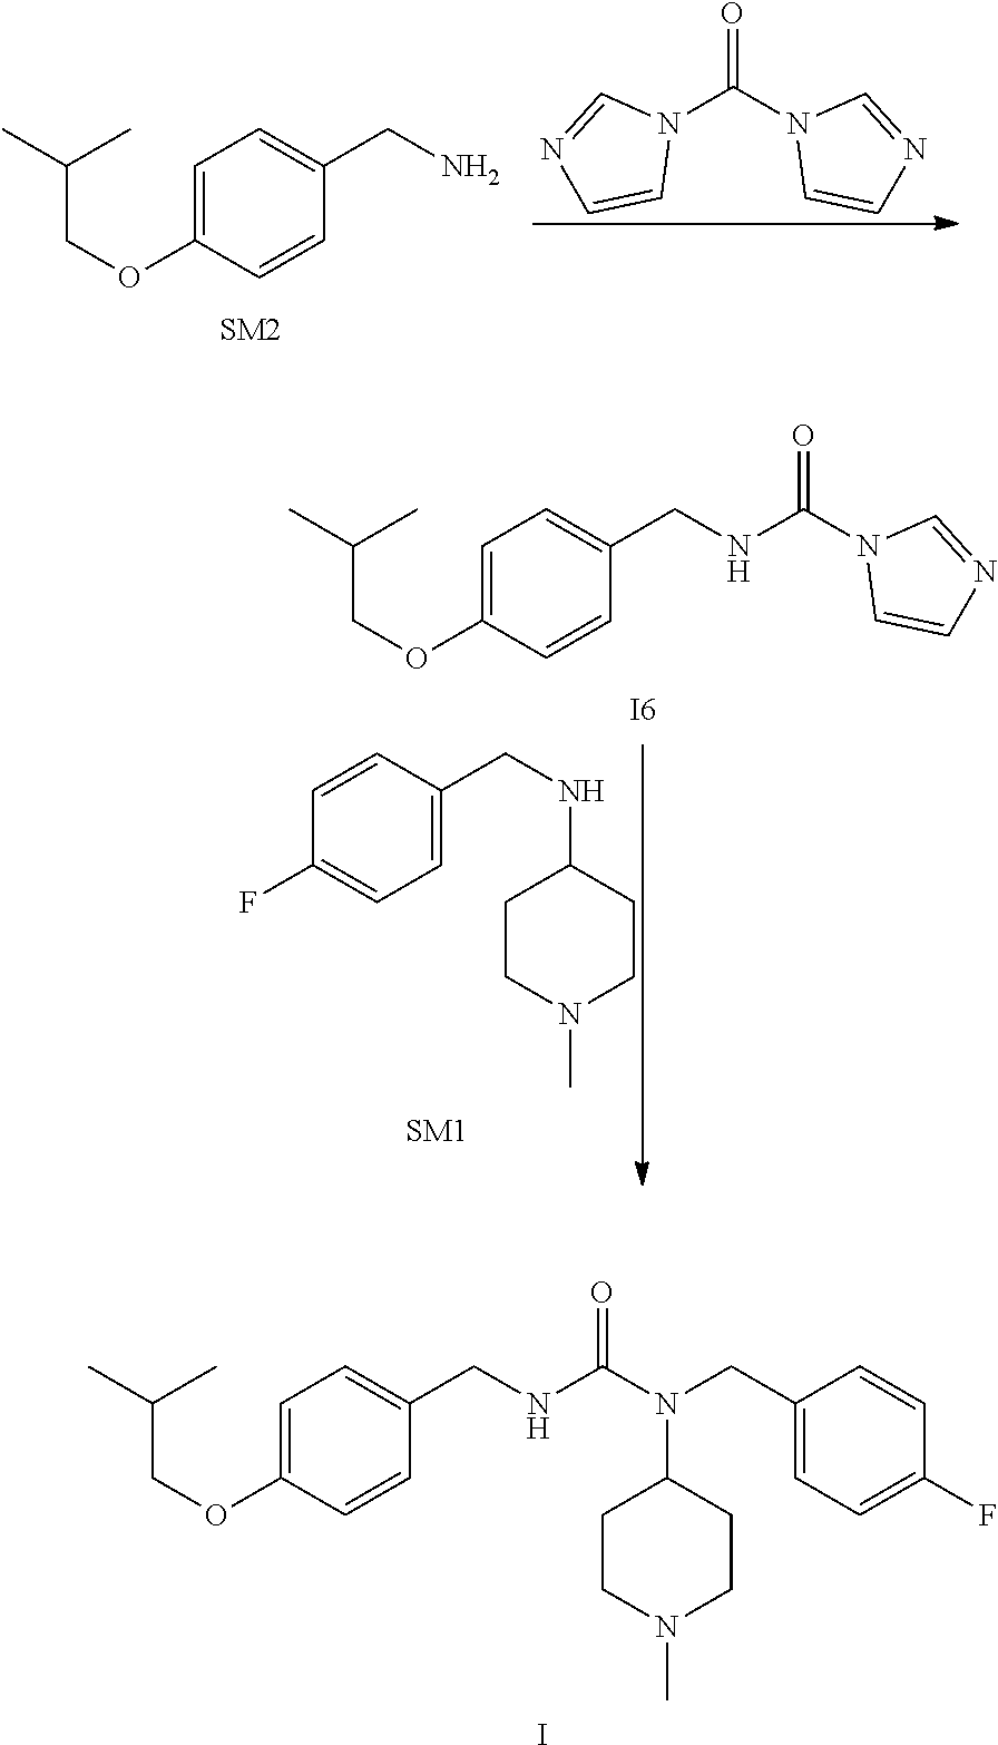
O=C(N1C=CN=C1)N1C=NC=C1.C(C(C)C)OC1=CC=C(CN)C=C1.C1=CC(CNC2CCN(C)CC2)=CC=C1F.C(C(C)C)OC1=CC=C(CNC(N2C=CN=C2)=O)C=C1.[I6].C(C(C)C)OC1=CC=C(CNC(N(CC2=CC=C(F)C=C2)C2CCN(C)CC2)=O)C=C1.I
